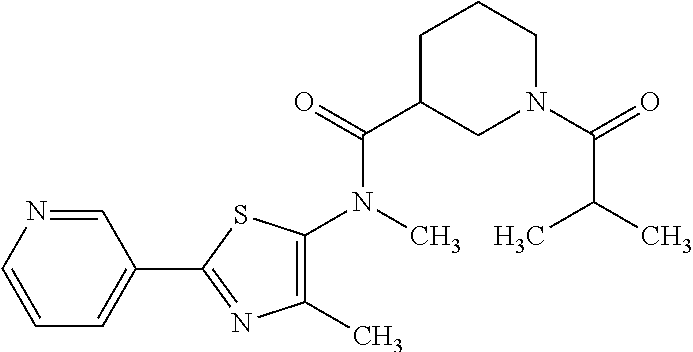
C1(C)=C(N(C(C2CN(C(=O)C(C)C)CCC2)=O)C)SC(C2=CC=CN=C2)=N1
